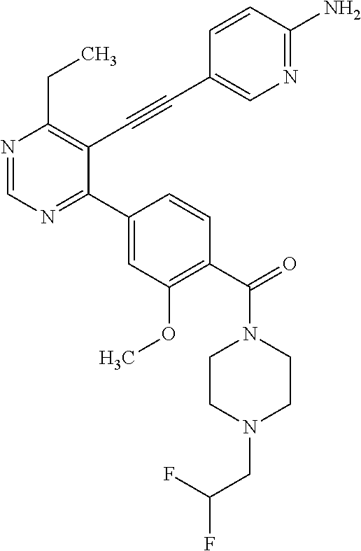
N1=CN=C(C2=CC(OC)=C(C(=O)N3CCN(CC(F)F)CC3)C=C2)C(C#CC2=CN=C(N)C=C2)=C1CC
